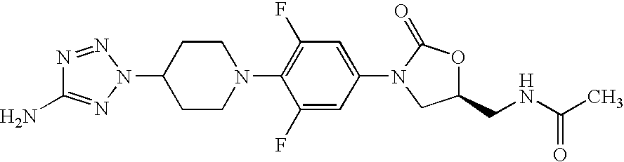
C1CC(N2N=NC(N)=N2)CCN1C1=C(F)C=C(N2CC(CNC(C)=O)OC2=O)C=C1F
